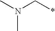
CN(C*)C
